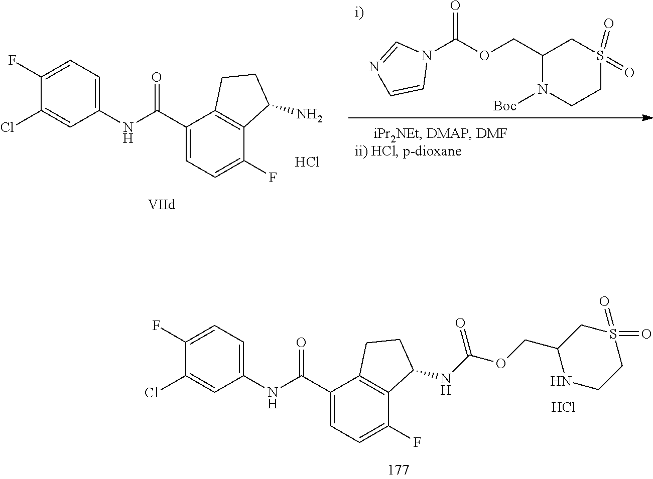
C1(Cl)=CC(NC(C2=CC=C(F)C3=C2CCC3NC(OCC2NCCS(=O)(=O)C2)=O)=O)=CC=C1F.Cl.N1(C(OCC2N([Boc])CCS(=O)(=O)C2)=O)C=NC=C1.C1(Cl)=CC(NC(C2=CC=C(F)C3=C2CCC3N)=O)=CC=C1F.Cl
